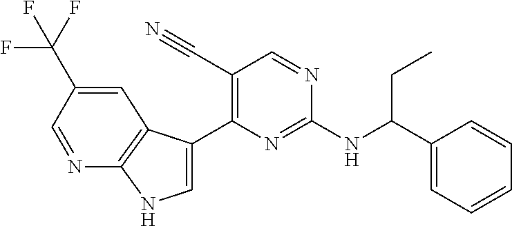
N(C1=NC(C2=CNC3=C2C=C(C(F)(F)F)C=N3)=C(C#N)C=N1)C(C1=CC=CC=C1)CC
